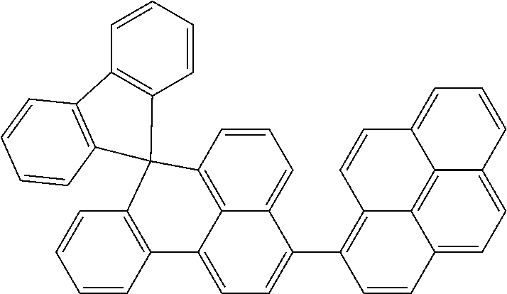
C1=CC2=C3C(=C1)C(C1=C4C5=C6C(=CC=CC6=CC=C5C=C1)C=C4)=CC=C3C1=C(C=CC=C1)C21C2=C(C=CC=C2)C2=C1C=CC=C2
